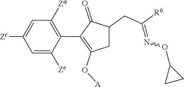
C1=C([Ze])C(C2=C(O[A])CC(CC([R6])=NOC3CC3)C2=O)=C([Za])C=C1[Zc]
